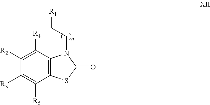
C1([R2])=C([R4])C2=C(C([R5])=C1[R3])SC(=O)N2CC[R1]
